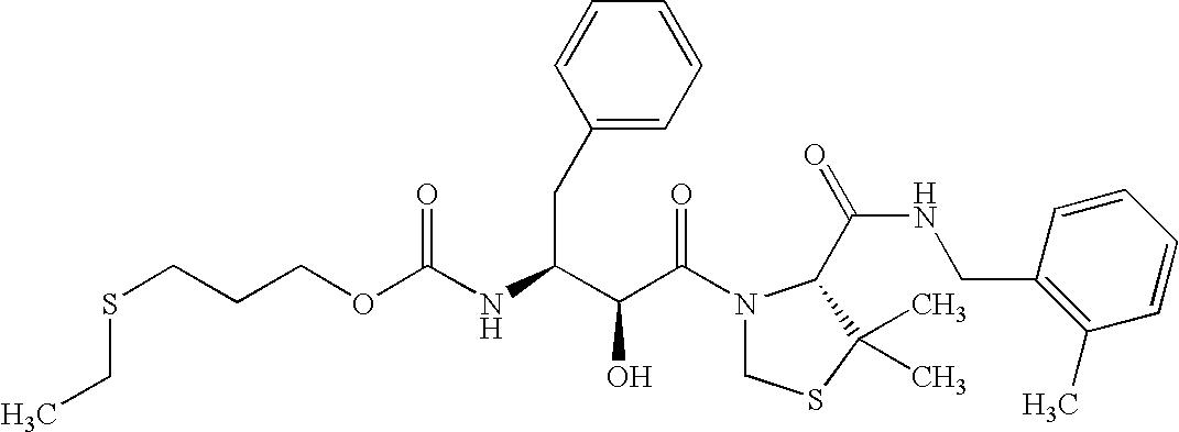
O(C(NC(C(C(N1CSC(C)(C)C1C(NCC1=C(C)C=CC=C1)=O)=O)O)CC1=CC=CC=C1)=O)CCCSCC
